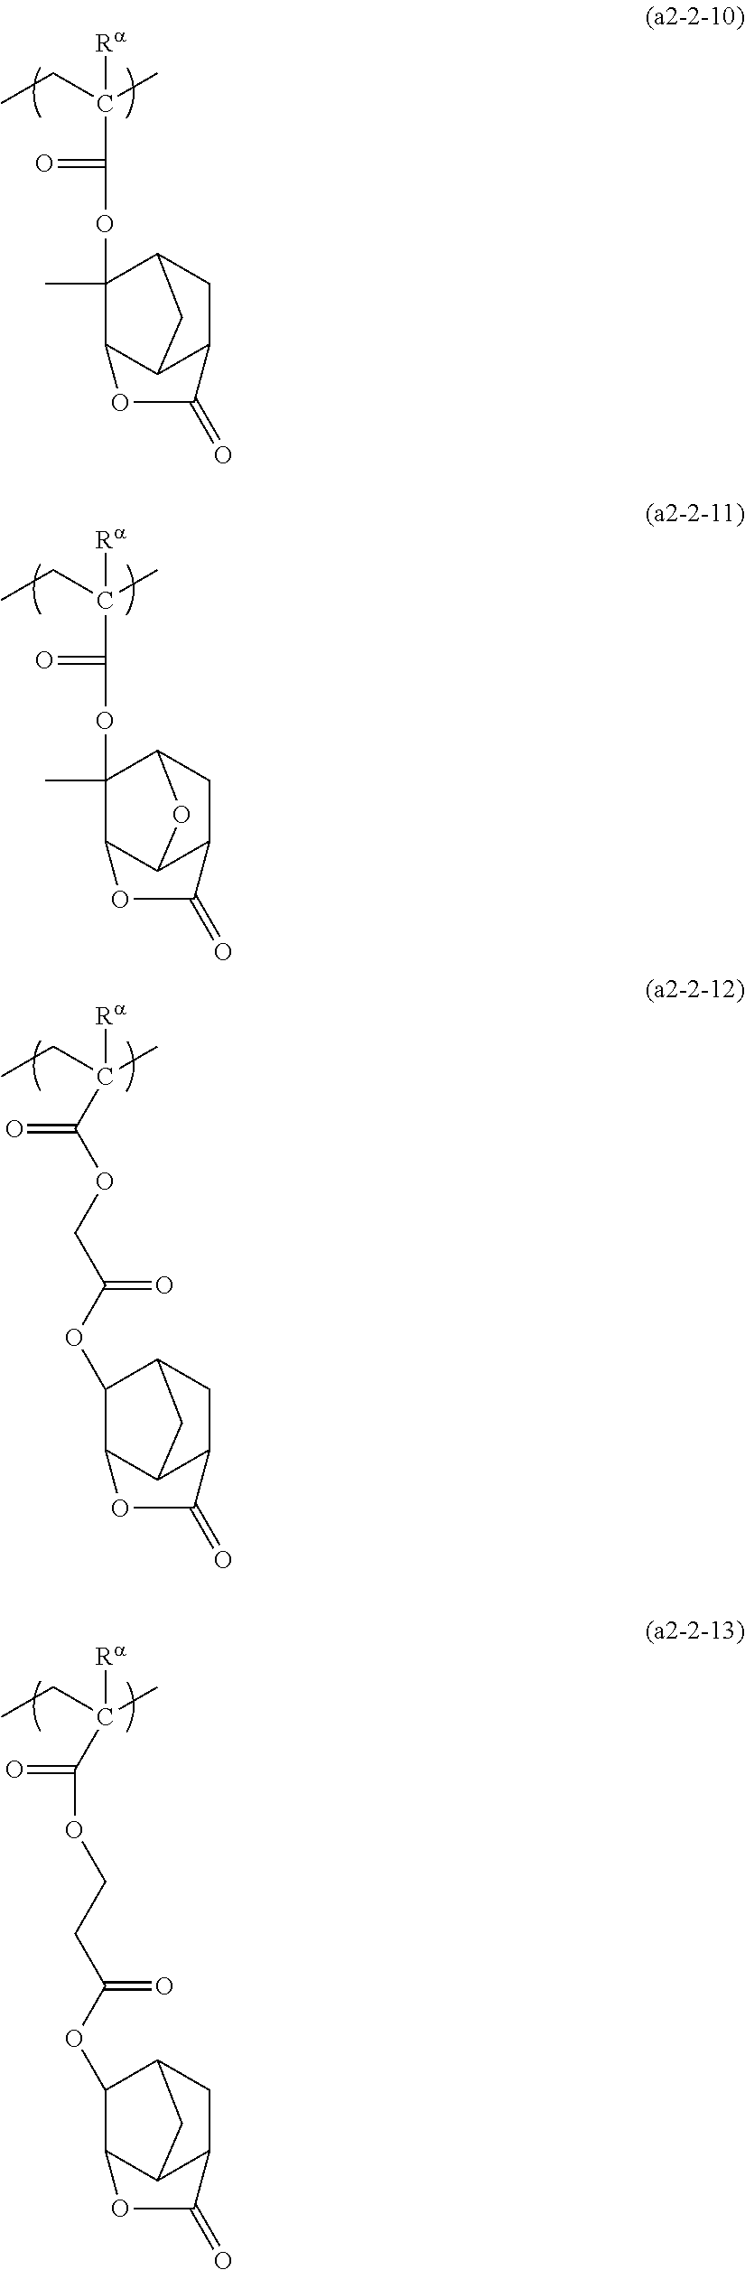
CCC(C)([Ra])C(=O)OC1(C)C2C3C(CC1C3)C(=O)O2.CCC(C)([Ra])C(=O)OC1(C)C2C3C(CC1O3)C(=O)O2.CCC(C)([Ra])C(OCC(=O)OC1C2C3C(CC1C3)C(=O)O2)=O.CCC(C)([Ra])C(=O)OCCC(OC1C2C3C(CC1C3)C(=O)O2)=O
